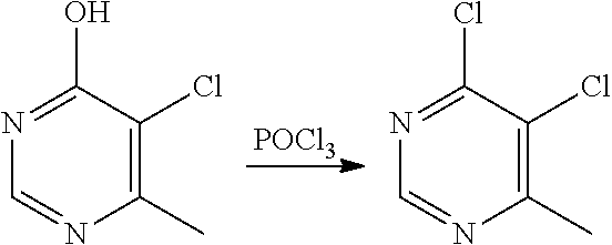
[POCl3].N1=C(O)C(Cl)=C(C)N=C1.N1=C(Cl)C(Cl)=C(C)N=C1
